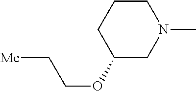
C1(OCC[Me])CN(C)CCC1
